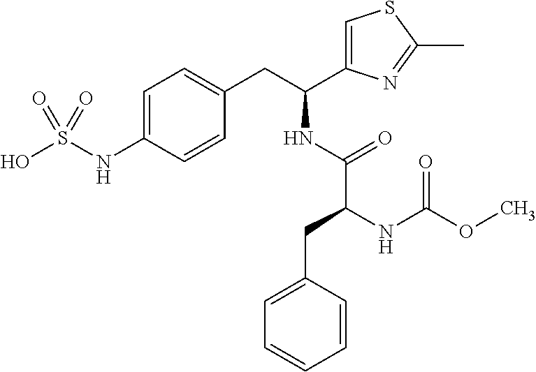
C1=C(NS(O)(=O)=O)C=CC(CC(NC(C(NC(OC)=O)CC2=CC=CC=C2)=O)C2=CSC(C)=N2)=C1
